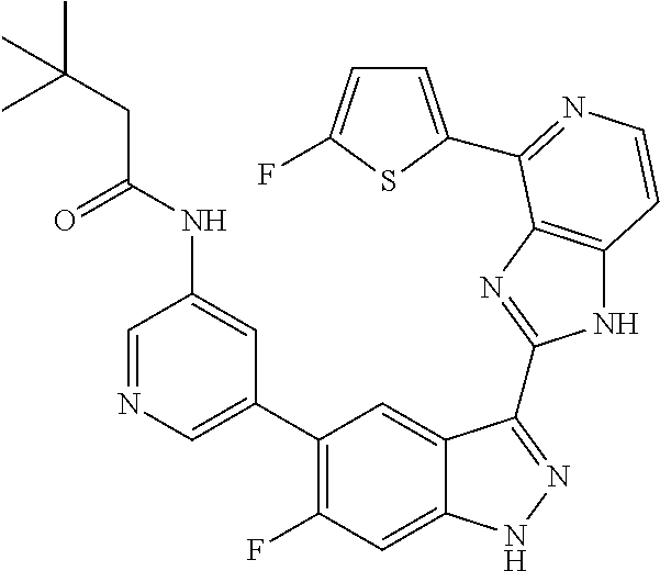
C1=C(C2=C(F)C=C3C(=C2)C(C2=NC4=C(N2)C=CN=C4C2=CC=C(F)S2)=NN3)C=C(NC(CC(C)(C)C)=O)C=N1
